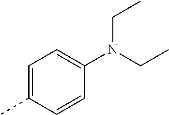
C1=C(C)C=CC(N(CC)CC)=C1
